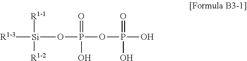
[Si]([R1-3])(OP(OP(O)(=O)O)(=O)O)([R1-1])[R1-2]
